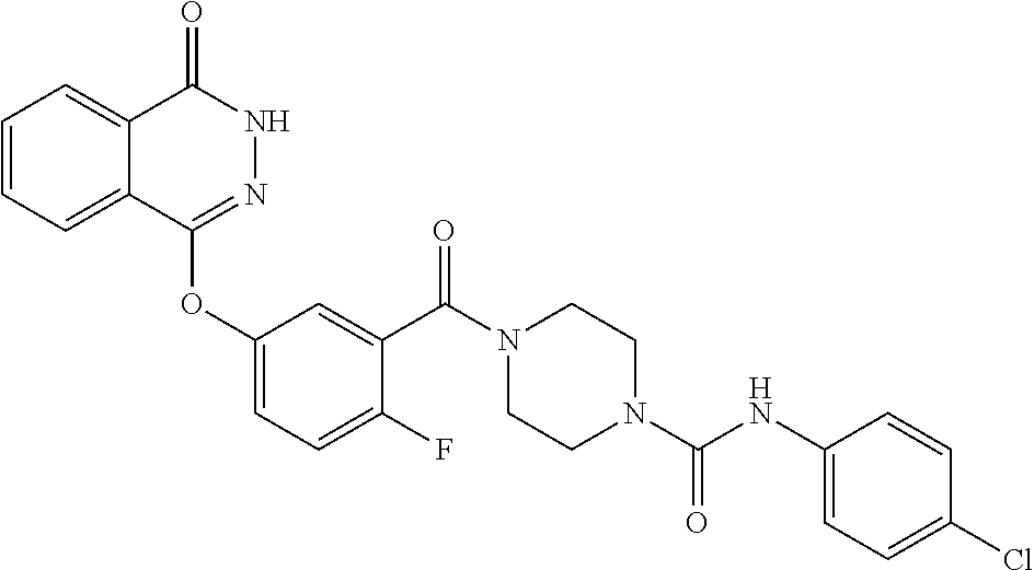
C1=CC=C2C(=C1)C(=O)NN=C2OC1=CC=C(F)C(C(N2CCN(C(=O)NC3=CC=C(Cl)C=C3)CC2)=O)=C1
